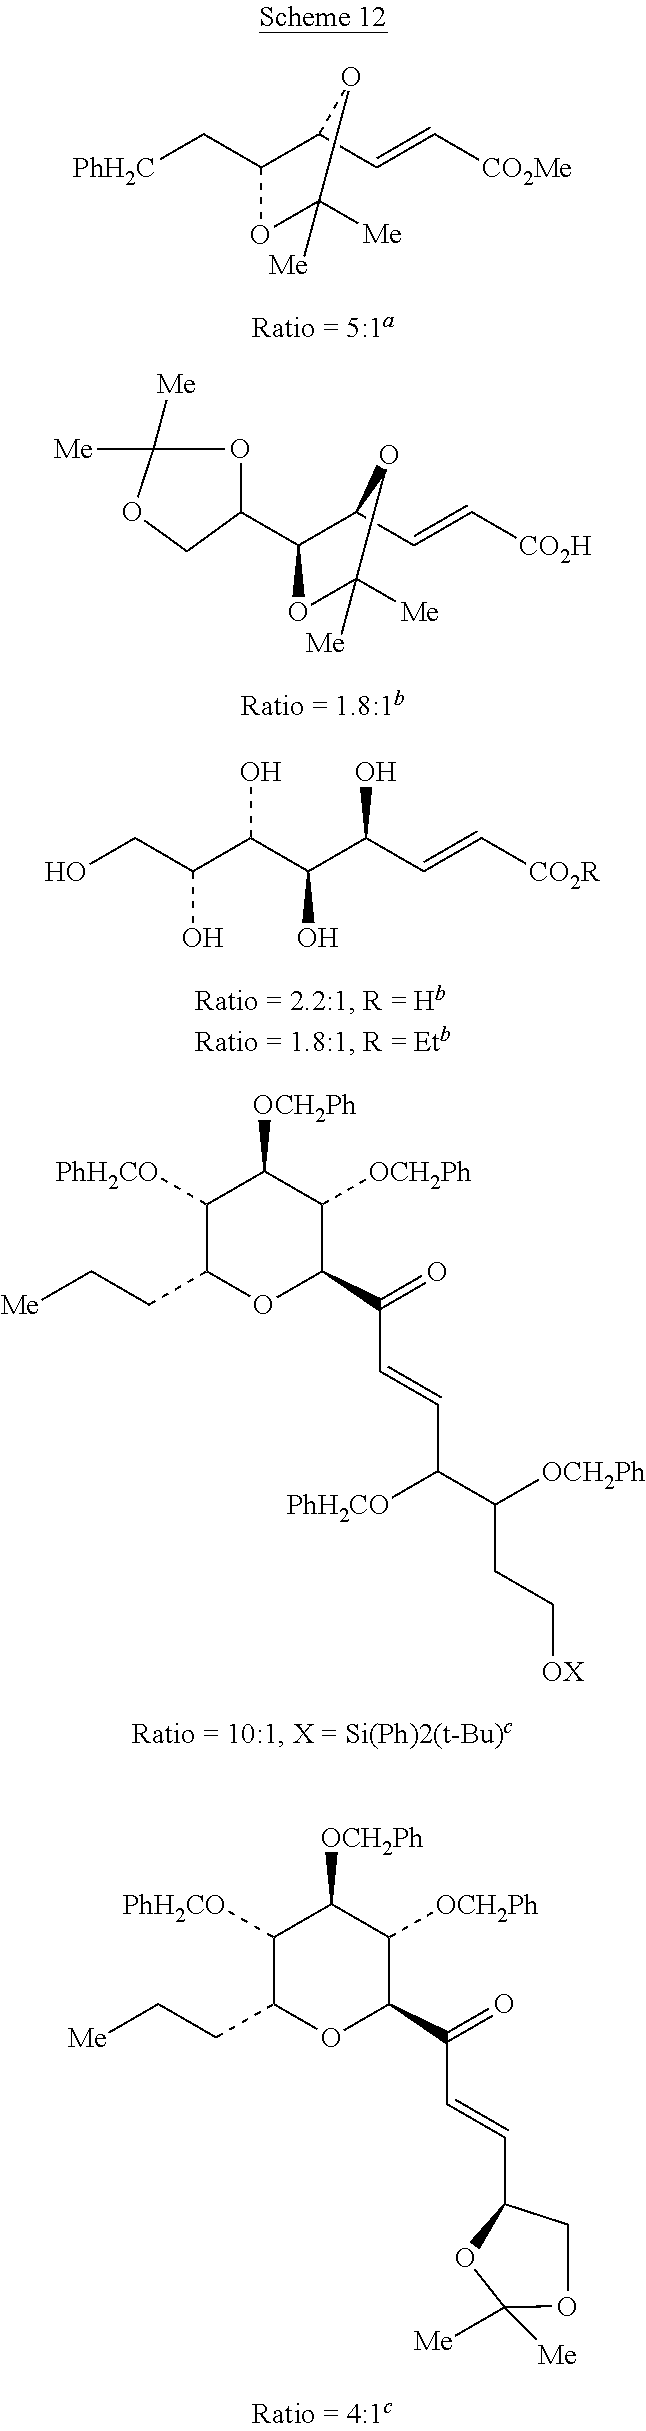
[PhH2C]CC1C(C=C[CO2Me])OC([Me])([Me])O1.C1(C2OC([Me])([Me])OC2)C(C=C[CO2H])OC([Me])([Me])O1.OCC(C(C(C(C=C[CO2R])O)O)O)O.C1([PhH2CO])C(CC[Me])OC(C(C=CC([PhH2CO])C([OCH2Ph])CC[OX])=O)C([OCH2Ph])C1[OCH2Ph].C1([PhH2CO])C(CC[Me])OC(C(C=CC2COC([Me])([Me])O2)=O)C([OCH2Ph])C1[OCH2Ph]
